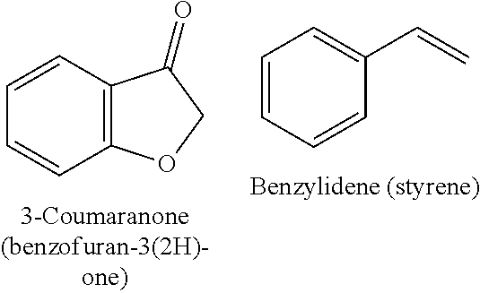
C1=CC2=C(C=C1)OCC2=O.C1=CC=CC(C=C)=C1
